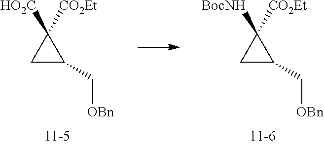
C1C(C[OBn])C1([CO2Et])[HO2C].C1C(C[OBn])C1([CO2Et])[BocNH]
